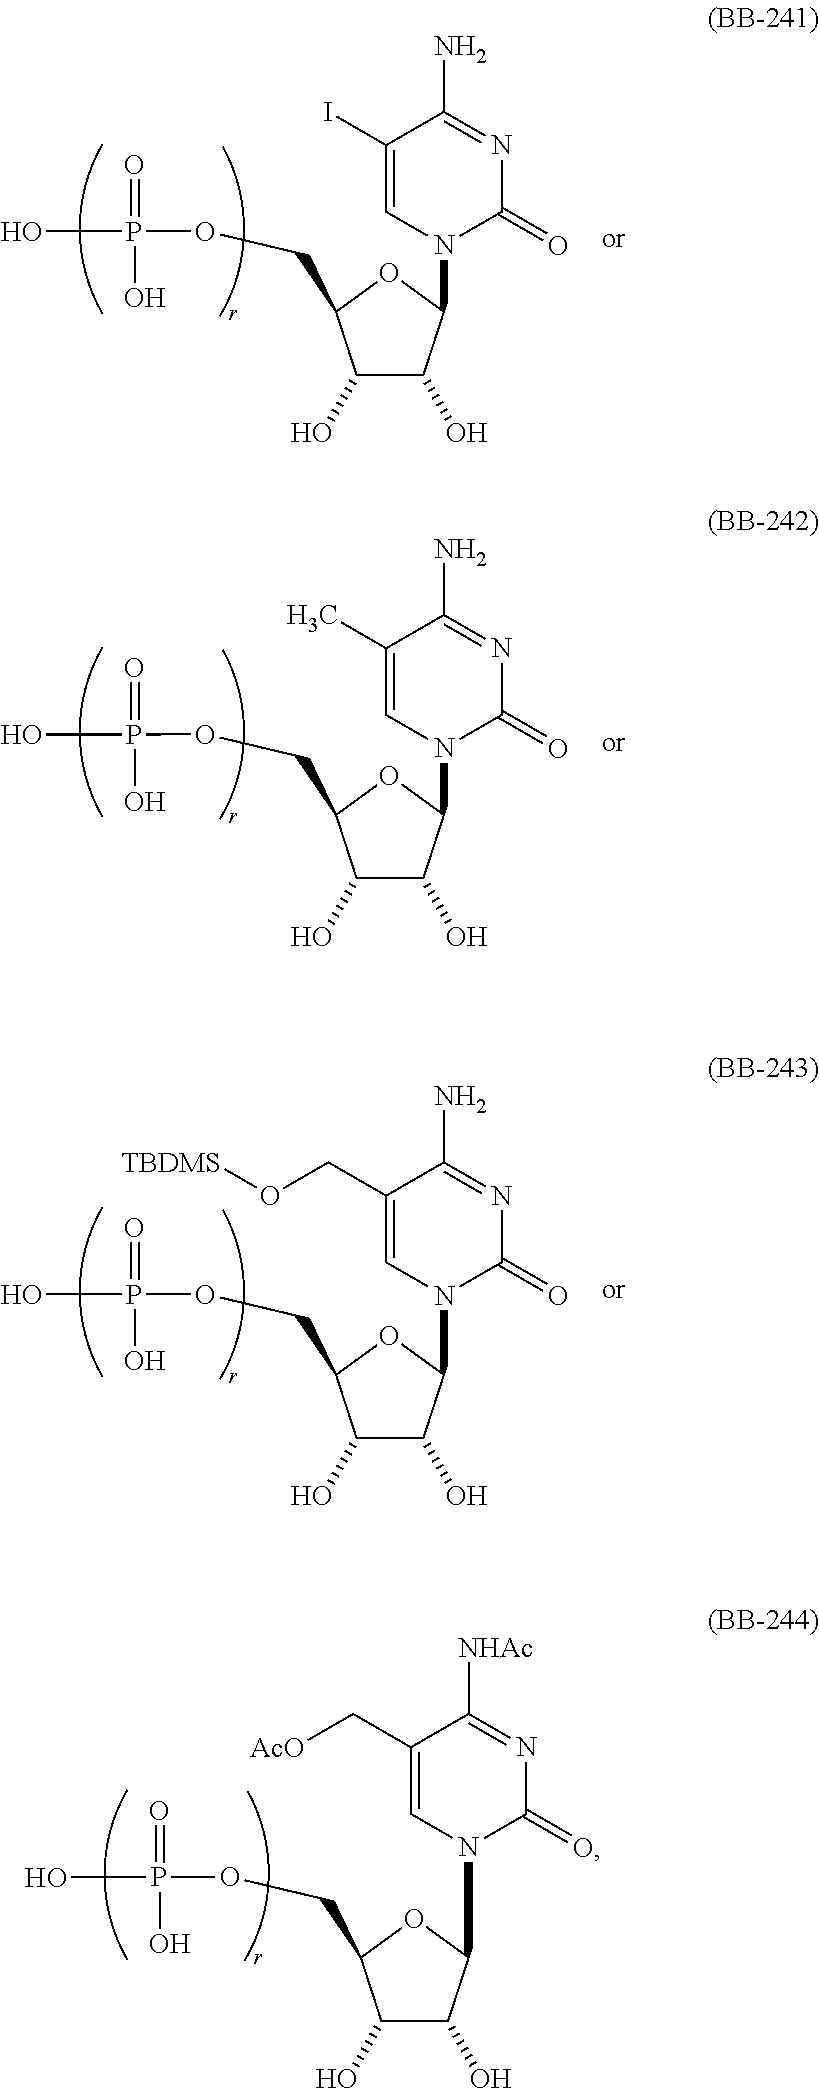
C1(O)C(N2C(=O)N=C(N)C(I)=C2)OC(COP(O)(=O)O)C1O.C1(O)C(N2C(=O)N=C(N)C(C)=C2)OC(COP(O)(=O)O)C1O.C1(O)C(N2C(=O)N=C(N)C(CO[TBDMS])=C2)OC(COP(O)(=O)O)C1O.C1(O)C(N2C(=O)N=C([NHAc])C(C[AcO])=C2)OC(COP(O)(=O)O)C1O
